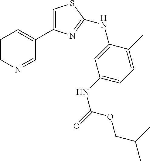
C1=CN=CC(C2=CSC(NC3=CC(NC(=O)OCC(C)C)=CC=C3C)=N2)=C1
